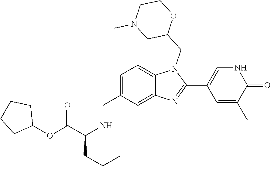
C12=CC=C(CNC(CC(C)C)C(OC3CCCC3)=O)C=C1N=C(C1=CNC(=O)C(C)=C1)N2CC1OCCN(C)C1
